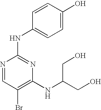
N1=CC(Br)=C(NC(CO)CO)N=C1NC1=CC=C(O)C=C1
